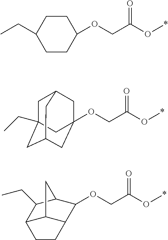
C12C3C(C(OCC(O*)=O)C(C1CC)C3)CC2.C1C2(CC)CC3CC(OCC(O*)=O)(CC1C3)C2.C1(OCC(O*)=O)CCC(CC)CC1
